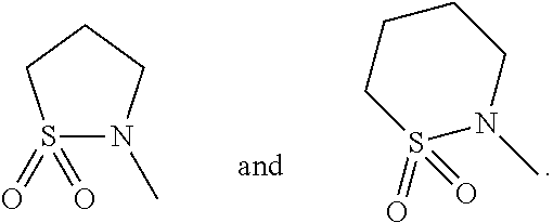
S1(=O)(=O)N(C)CCCC1.S1(=O)(=O)N(C)CCC1
